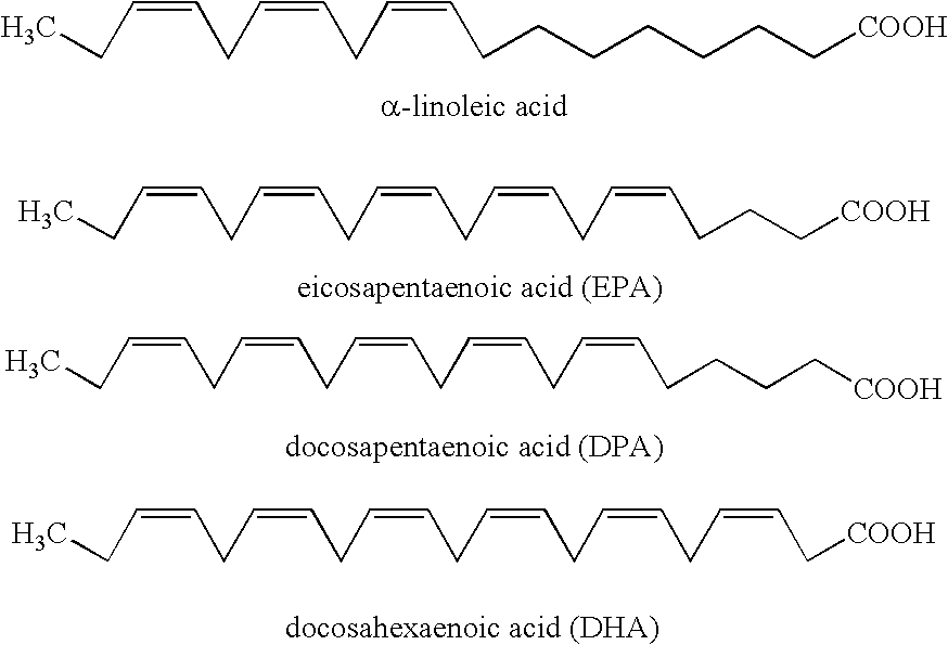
C(=CCC=CCC=CCCCCCCC[COOH])CC.C(=CCC=CCC=CCC=CCC=CCCC[COOH])CC.C(=CCC=CCC=CCC=CCC=CCCCC[COOH])CC.C(=CCC=CCC=CCC=CCC=CCC=CC[COOH])CC
